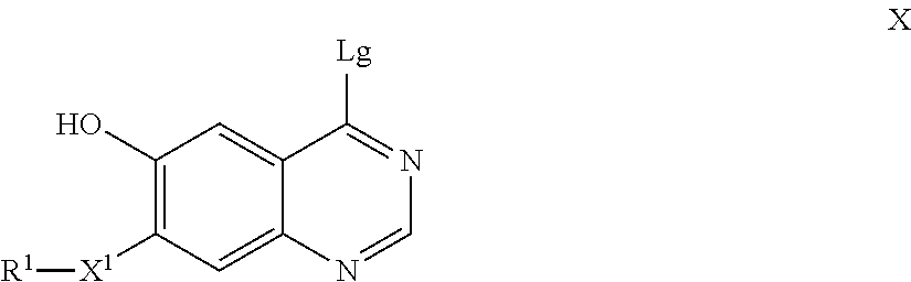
C1(O)=C([X1][R1])C=C2C(=C1)C([Lg])=NC=N2
